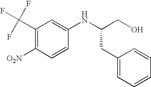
C1(C(F)(F)F)=C([O2N])C=CC(NC(CO)CC2=CC=CC=C2)=C1
